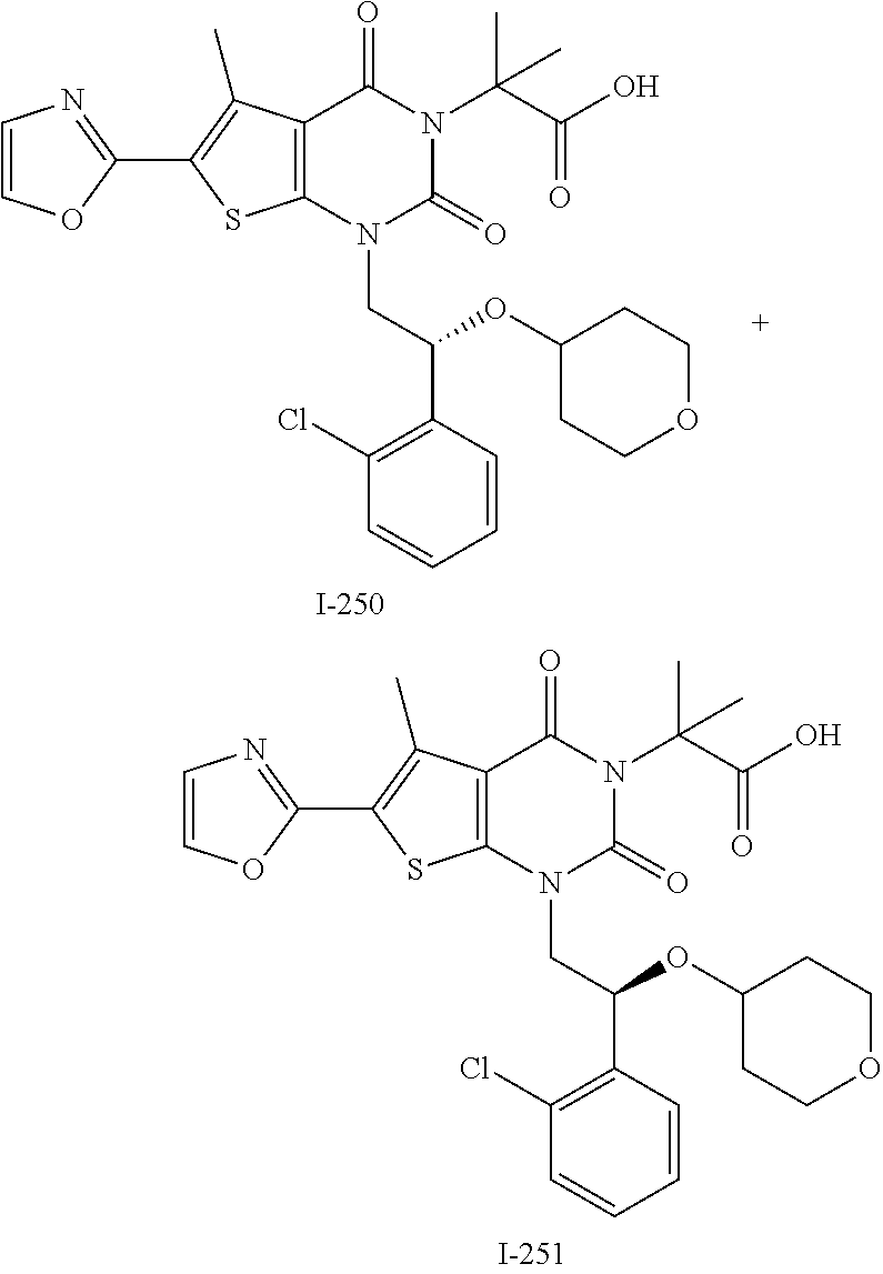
C12=C(N(CC(OC3CCOCC3)C3=C(Cl)C=CC=C3)C(=O)N(C(C)(C(=O)O)C)C1=O)SC(C1=NC=CO1)=C2C.C12=C(N(CC(OC3CCOCC3)C3=C(Cl)C=CC=C3)C(=O)N(C(C)(C(=O)O)C)C1=O)SC(C1=NC=CO1)=C2C
